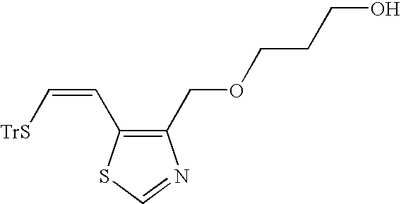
C1(COCCCO)=C(C=C[TrS])SC=N1
